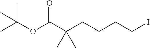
C(OC(C(CCCCI)(C)C)=O)(C)(C)C
